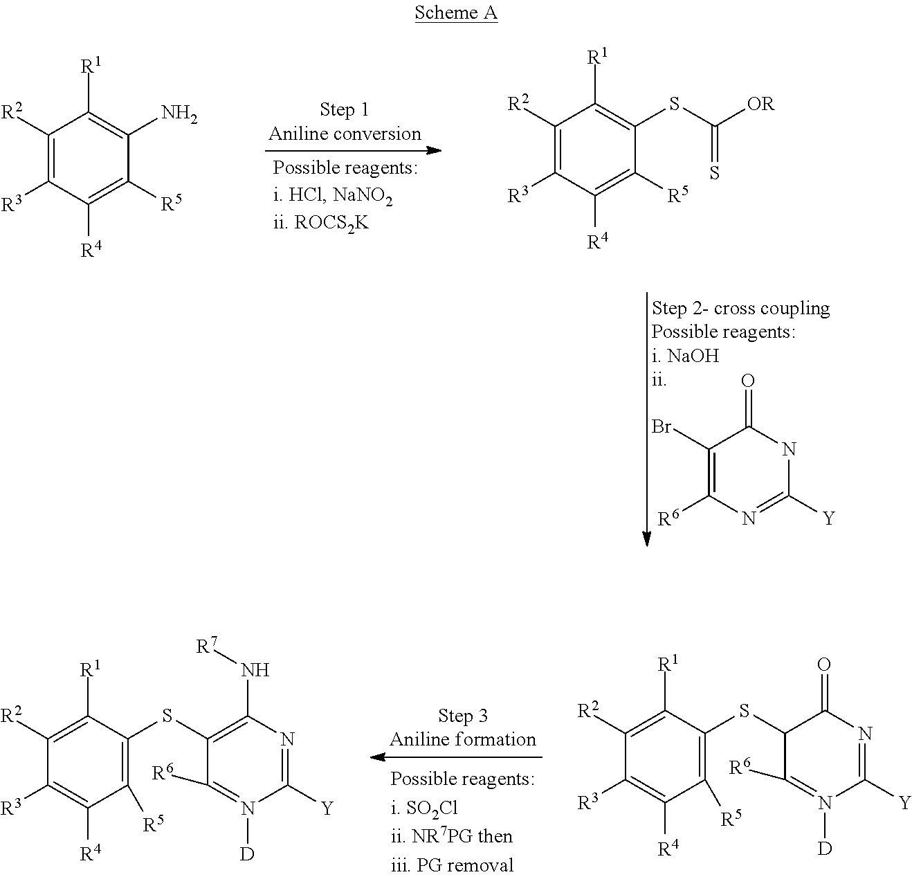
C1(Br)=C([R6])N=C([Y])NC1=O.C1([R2])=C([R3])C([R4])=C([R5])C(N)=C1[R1].C1([R2])=C([R3])C([R4])=C([R5])C(SC(=S)[OR])=C1[R1].C1([R2])=C([R1])C(SC2C([R6])=N([D])C([Y])=NC2=O)=C([R5])C([R4])=C1[R3].C1([R2])=C([R1])C(SC2=C(N[R7])N=C([Y])N([D])=C2[R6])=C([R5])C([R4])=C1[R3]
